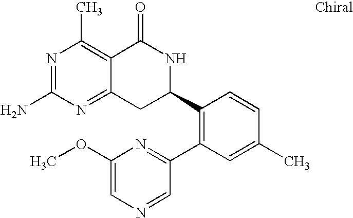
N1=C(N)N=C2C(=C1C)C(=O)NC(C1=C(C3=NC(OC)=CN=C3)C=C(C)C=C1)C2
